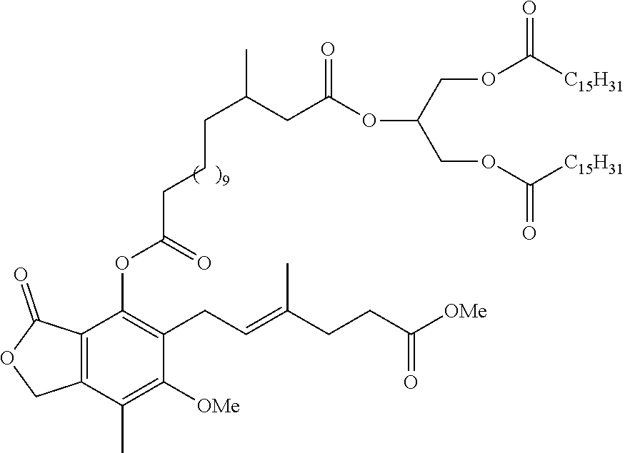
C12=C(C(=O)OC1)C(OC(=O)CCCC(CC(=O)OC(COC([C15H31])=O)COC([C15H31])=O)C)=C(CC=C(CCC([OMe])=O)C)C([OMe])=C2C
